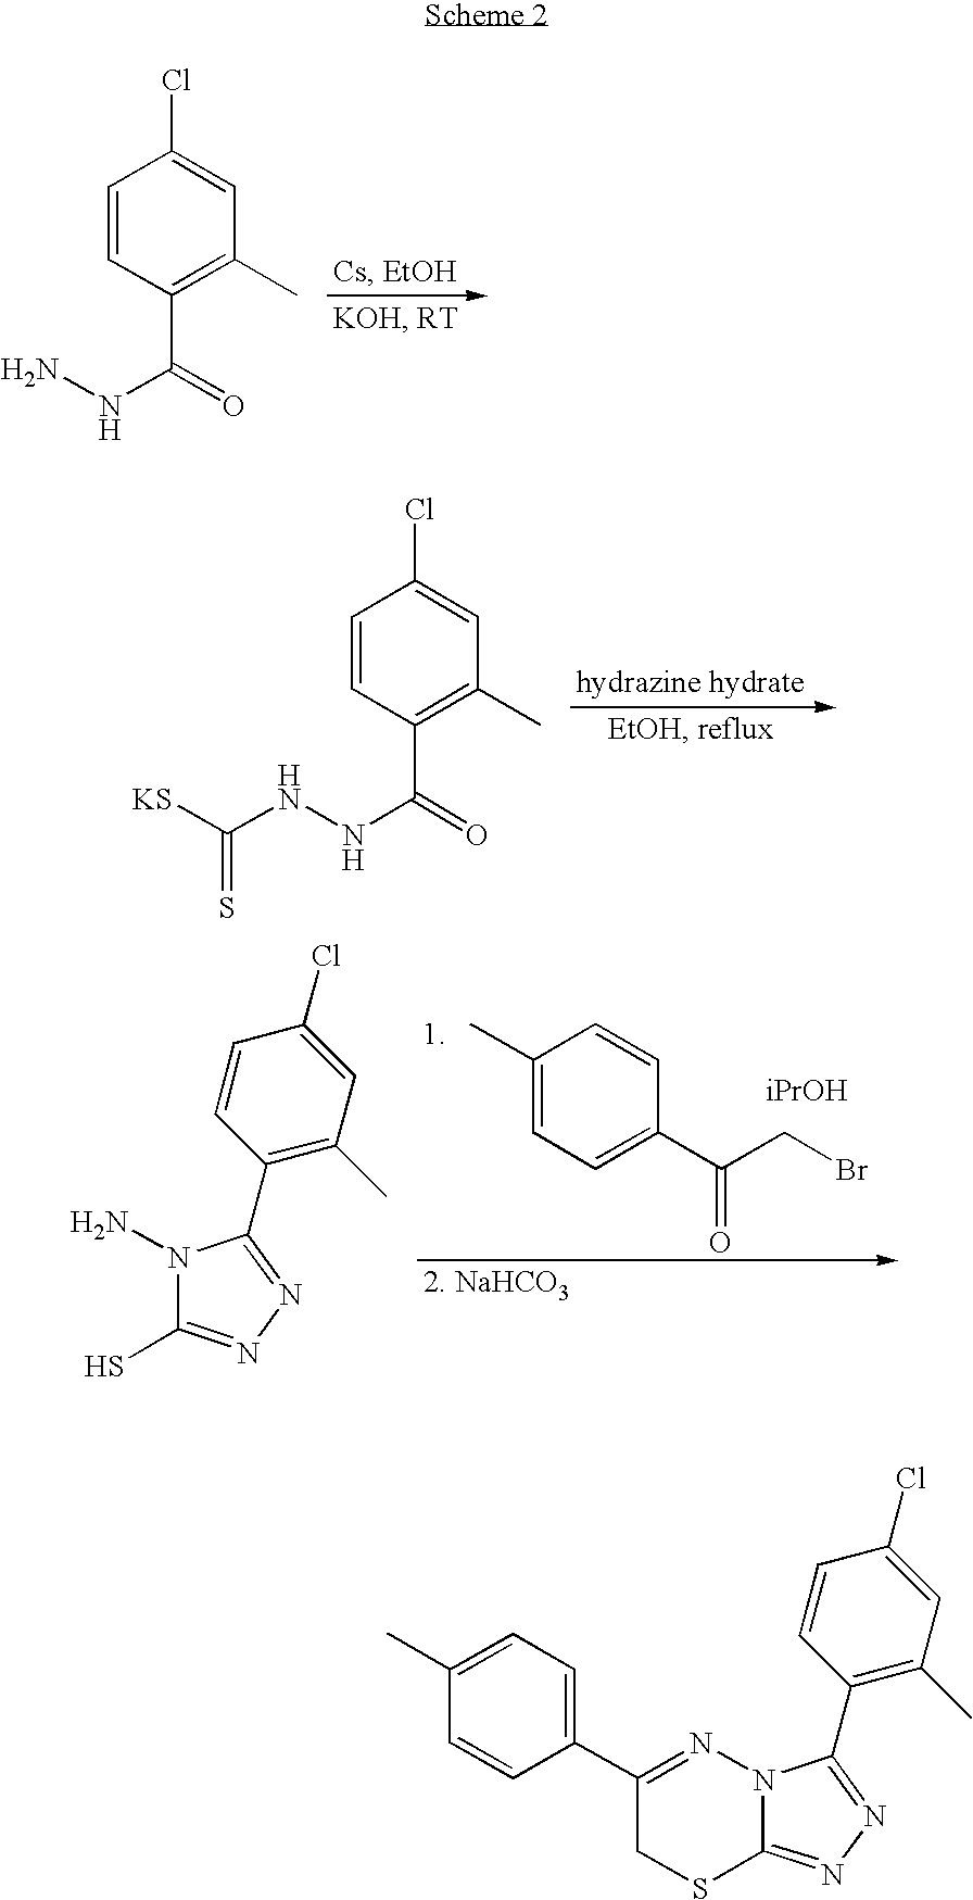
C1=CC(C(NN)=O)=C(C)C=C1Cl.C1=CC(C(NNC([KS])=S)=O)=C(C)C=C1Cl.C1(C)=CC=C(C(CBr)=O)C=C1.N1(N)C(S)=NN=C1C1=C(C)C=C(Cl)C=C1.N12C(=NN=C1C1=C(C)C=C(Cl)C=C1)SCC(C1=CC=C(C)C=C1)=N2
